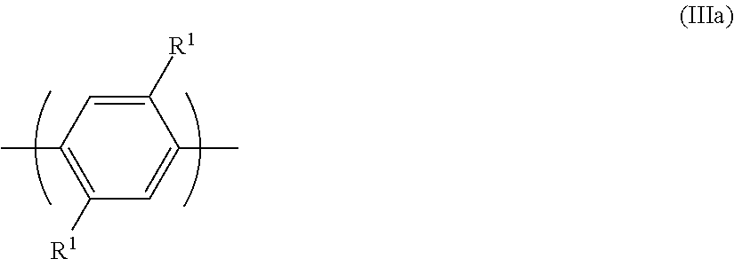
C1([R1])=CC(C)=C([R1])C=C1C
